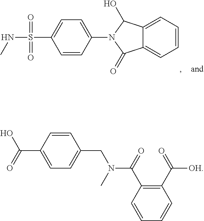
C1=CC(N2C(=O)C3=CC=CC=C3C2O)=CC=C1S(NC)(=O)=O.C1=C(C(=O)O)C=CC(CN(C)C(=O)C2=C(C([OH])=O)C=CC=C2)=C1
